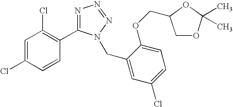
C1=C(Cl)C=CC(C2=NN=NN2CC2=CC(Cl)=CC=C2OCC2COC(C)(C)O2)=C1Cl
